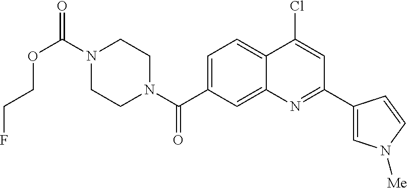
N1(C(OCCF)=O)CCN(C(=O)C2=CC=C3C(=C2)N=C(C2=CN([Me])C=C2)C=C3Cl)CC1
